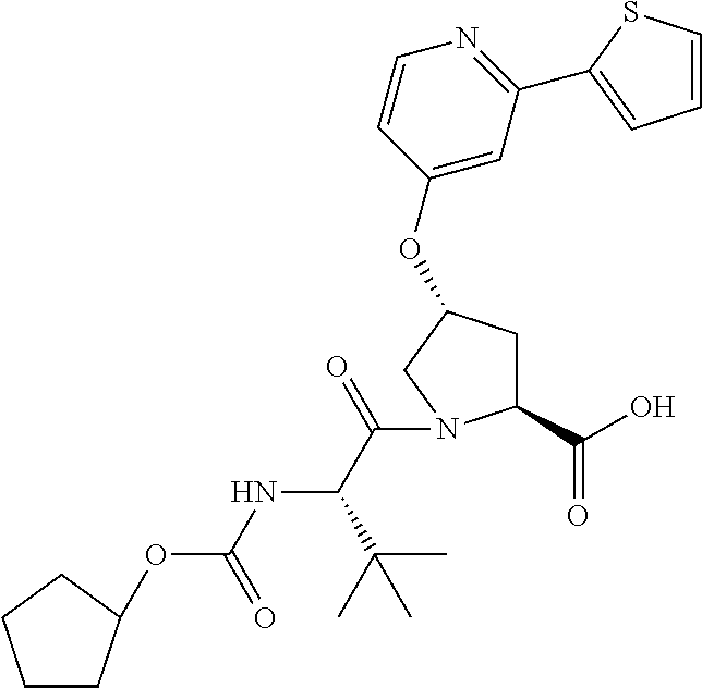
C1(C(O)=O)CC(OC2=CC(C3=CC=CS3)=NC=C2)CN1C(C(C(C)(C)C)NC(OC1CCCC1)=O)=O
